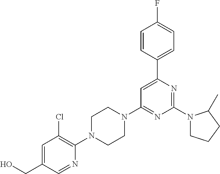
C1=C(CO)C=NC(N2CCN(C3=NC(N4CCCC4C)=NC(C4=CC=C(F)C=C4)=C3)CC2)=C1Cl
